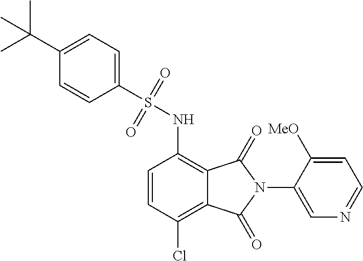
C1=CC(Cl)=C2C(=C1NS(C1=CC=C(C(C)(C)C)C=C1)(=O)=O)C(=O)N(C1=CN=CC=C1[MeO])C2=O
